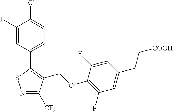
C(OC1=C(F)C=C(CC[COOH])C=C1F)C1=C(C2=CC=C(Cl)C(F)=C2)SN=C1[CF3]
